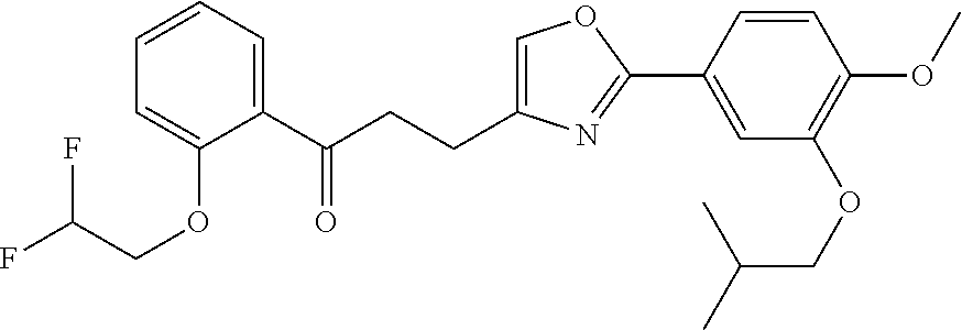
C1=C(CCC(C2=CC=CC=C2OCC(F)F)=O)N=C(C2=CC(OCC(C)C)=C(OC)C=C2)O1
